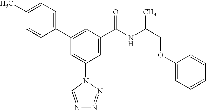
C1(C2=CC(C(NC(COC3=CC=CC=C3)C)=O)=CC(N3C=NN=N3)=C2)=CC=C(C)C=C1
